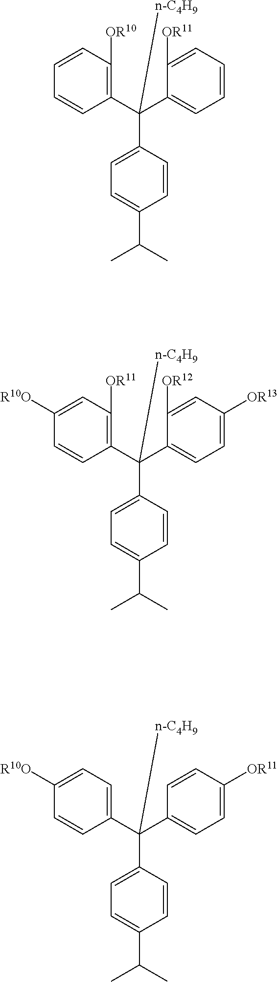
C1(C(C2=CC=CC=C2[OR11])(C2=CC=C(C(C)C)C=C2)[n-C4H9])=C([OR10])C=CC=C1.C1(C(C2=CC=C([OR13])C=C2[OR12])(C2=CC=C(C(C)C)C=C2)[n-C4H9])=C([OR11])C=C([R10O])C=C1.C1(C(C2=CC=C([OR11])C=C2)(C2=CC=C(C(C)C)C=C2)[n-C4H9])=CC=C([R10O])C=C1
